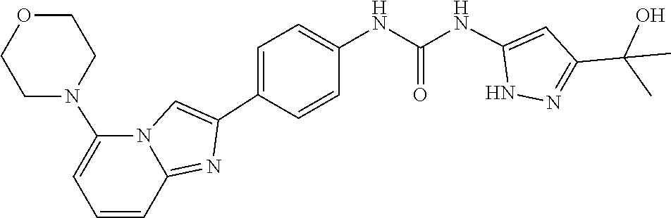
CC(C1=NNC(NC(NC2=CC=C(C3=CN4C(N5CCOCC5)=CC=CC4=N3)C=C2)=O)=C1)(O)C
